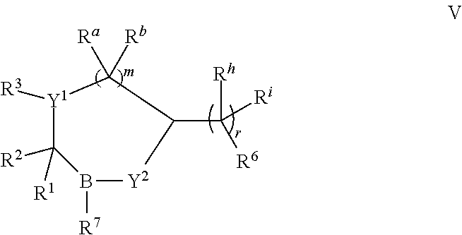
[Y1]1([R3])C([R2])([R1])B([R7])[Y2]C(C([Rh])([R6])[Ri])C1([Rb])[Ra]
